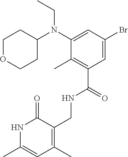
C1(N(C2CCOCC2)CC)=CC(Br)=CC(C(=O)NCC2=C(C)C=C(C)NC2=O)=C1C
